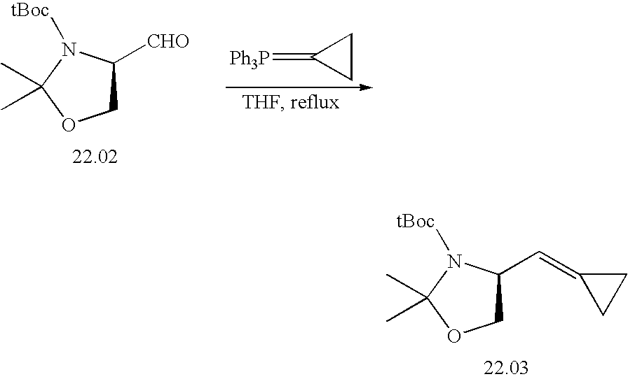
C1C(C=C2CC2)N([tBoc])C(C)(C)O1.C1C([CHO])N([tBoc])C(C)(C)O1.[Ph3P]=C1CC1
